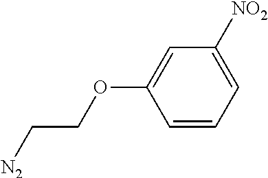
C1=CC=C([NO2])C=C1OCC[N2]
